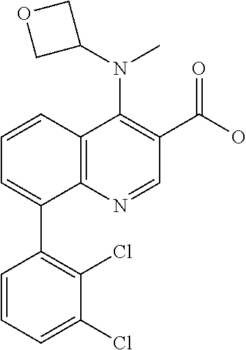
C1=CC2=C(C(C3=C(Cl)C(Cl)=CC=C3)=C1)N=CC(C(O)=O)=C2N(C1COC1)C
